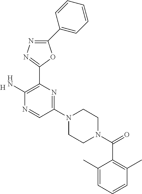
[H].C1(C2=C(N)N=CC(N3CCN(C(C4=C(C)C=CC=C4C)=O)CC3)=N2)=NN=C(C2=CC=CC=C2)O1
